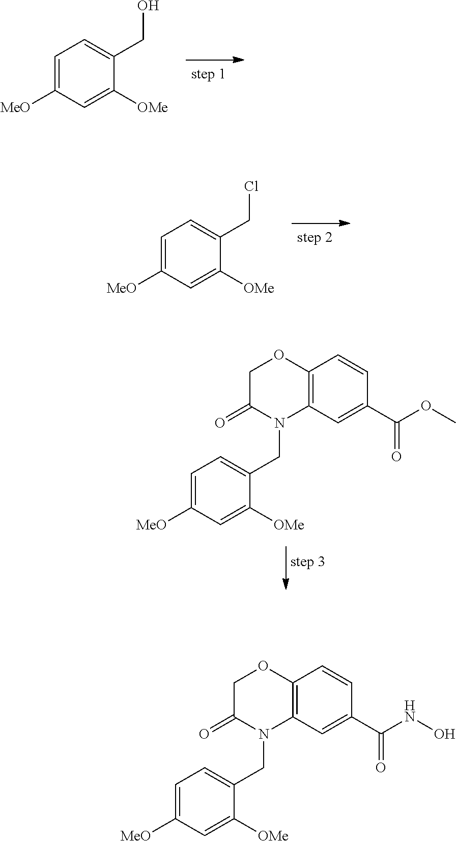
C1=C([MeO])C=C([OMe])C(CO)=C1.C1=C([MeO])C=C([OMe])C(CCl)=C1.C(N1C2=C(OCC1=O)C=CC(C(OC)=O)=C2)C1=CC=C([MeO])C=C1[OMe].C(N1C2=C(OCC1=O)C=CC(C(NO)=O)=C2)C1=CC=C([MeO])C=C1[OMe]
